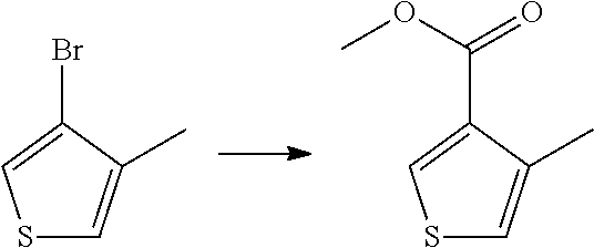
S1C=C(C)C(Br)=C1.S1C=C(C)C(C(OC)=O)=C1
